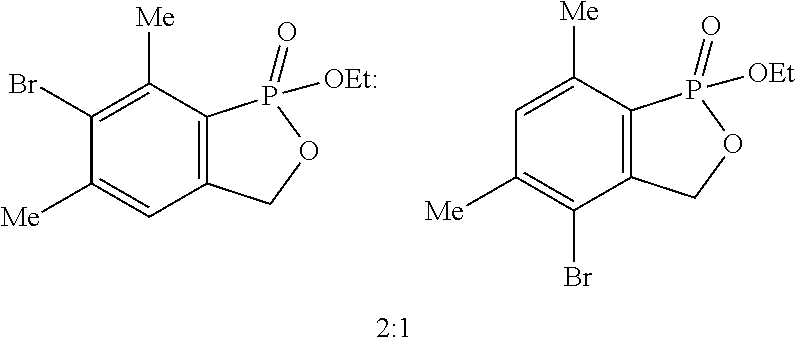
C1(Br)=C([Me])C2=C(C=C1[Me])COP2(=O)[OEt:].C1=C([Me])C2=C(C(Br)=C1[Me])COP2(=O)[OEt]
